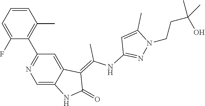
C1=CC=C(F)C(C2=NC=C3C(=C2)C(=C(NC2=NN(CCC(O)(C)C)C(C)=C2)C)C(=O)N3)=C1C
